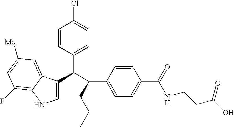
C1=C(C(C(C2=CC=C(C(=O)NCCC(O)=O)C=C2)CCC)C2=CC=C(Cl)C=C2)C2=CC([Me])=CC(F)=C2N1
